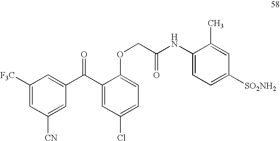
C1([F3C])=CC([CN])=CC(C(C2=CC(Cl)=CC=C2OCC(NC2=CC=C([SO2NH2])C=C2C)=O)=O)=C1
